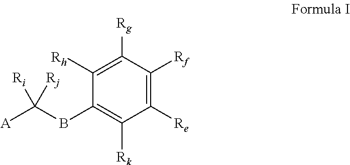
C1([Rh])=C([Rg])C([Rf])=C([Re])C([Rk])=C1BC([A])([Rj])[Ri]
